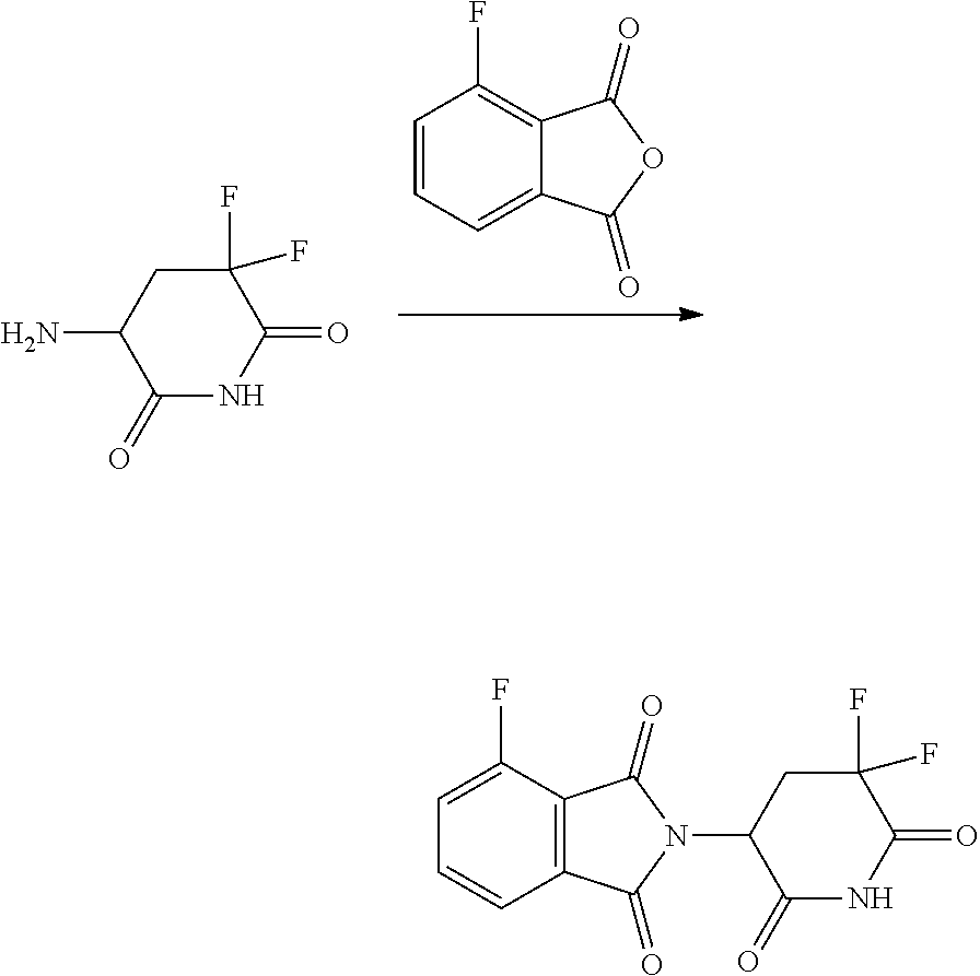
C12=C(C(=O)N(C3C(=O)NC(=O)C(F)(F)C3)C1=O)C(F)=CC=C2.C1=CC=C2C(=C1F)C(=O)OC2=O.NC1C(=O)NC(=O)C(F)(F)C1
